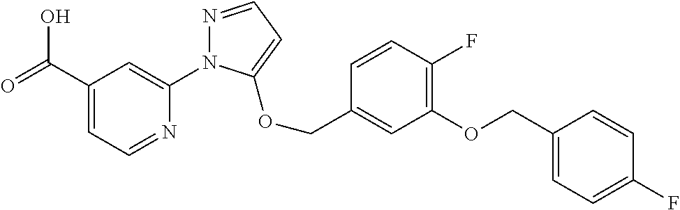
C(C1=CC=NC(N2N=CC=C2OCC2=CC(OCC3=CC=C(F)C=C3)=C(F)C=C2)=C1)(=O)O
